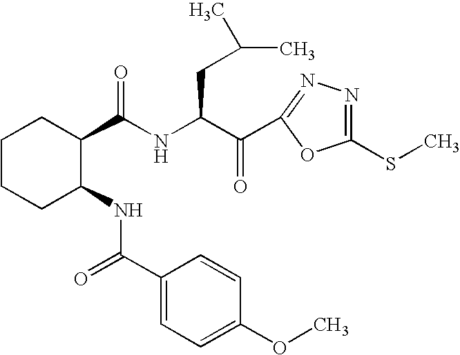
C1CCC(NC(=O)C2=CC=C(OC)C=C2)C(C(NC(C(=O)C2=NN=C(SC)O2)CC(C)C)=O)C1
